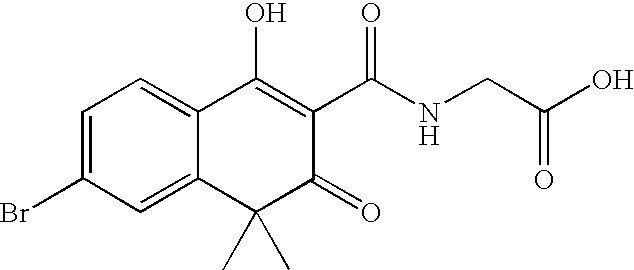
C1=C(Br)C=C2C(=C1)C(O)=C(C(NCC(O)=O)=O)C(=O)C2(C)C
